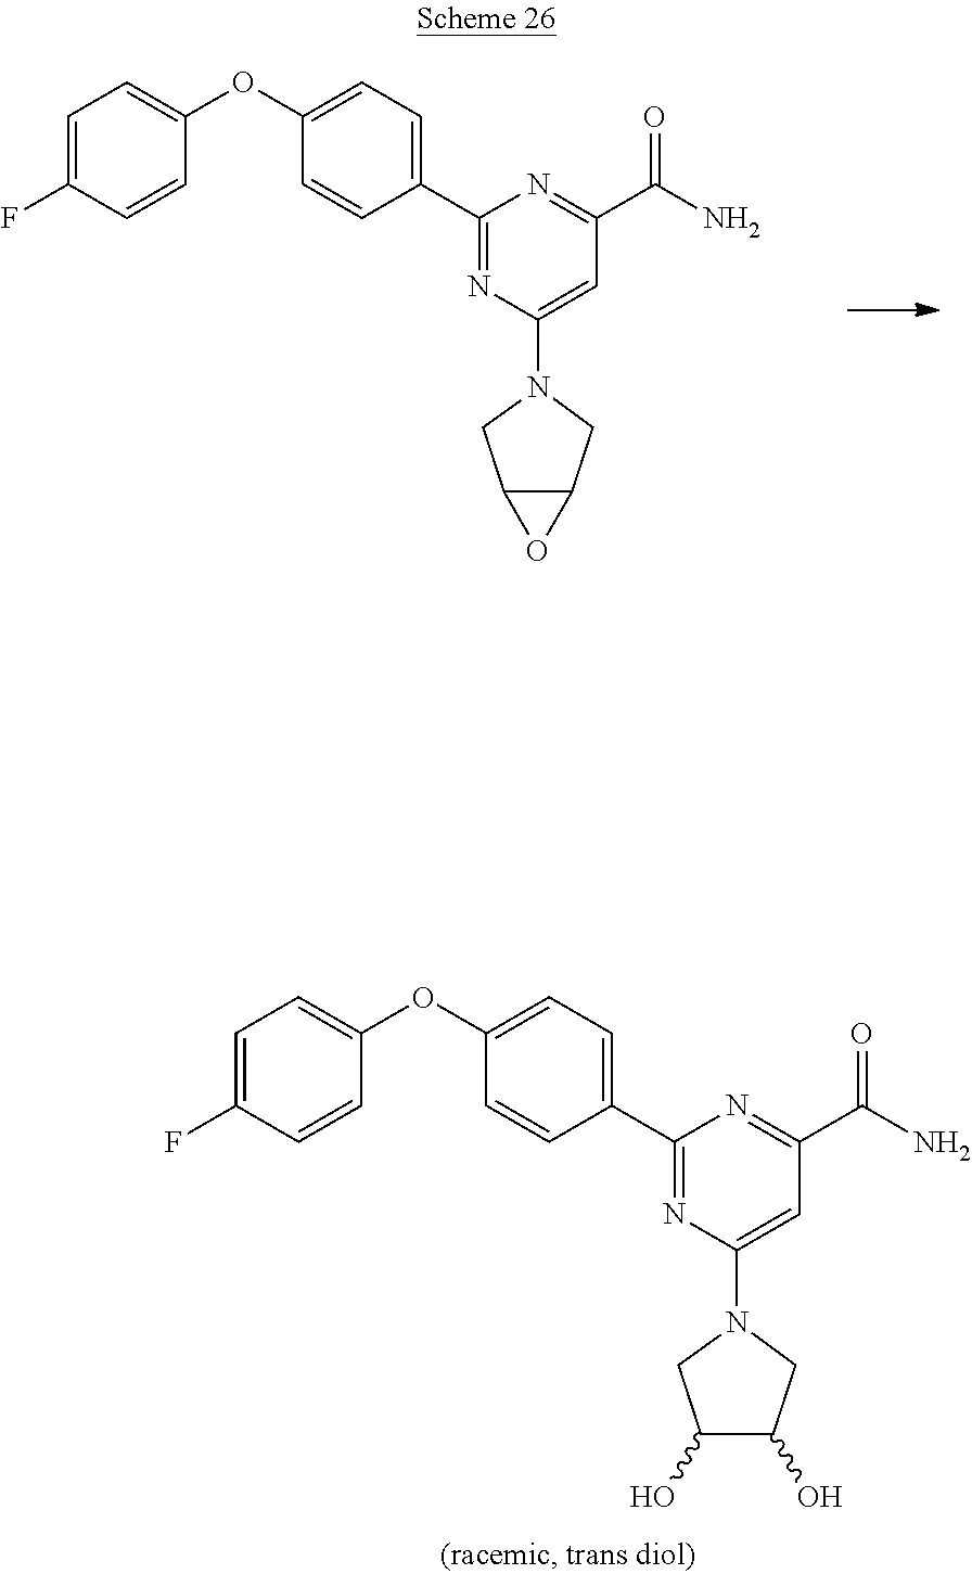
C1=C(F)C=CC(OC2=CC=C(C3=NC(N4CC(O)C(O)C4)=CC(C(N)=O)=N3)C=C2)=C1.C1=C(F)C=CC(OC2=CC=C(C3=NC(N4CC5C(C4)O5)=CC(C(N)=O)=N3)C=C2)=C1
